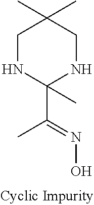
C1NC(C(C)=NO)(C)NCC1(C)C
